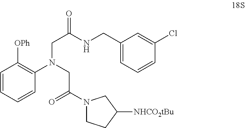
C1=CC=CC(N(CC(=O)N2CCC([NHCO2tBu])C2)CC(=O)NCC2=CC=CC(Cl)=C2)=C1[OPh]
